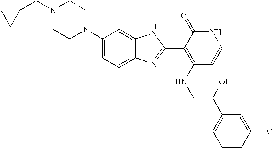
C1(C)=C2C(=CC(N3CCN(CC4CC4)CC3)=C1)NC(C1=C(NCC(C3=CC=CC(Cl)=C3)O)C=CNC1=O)=N2
